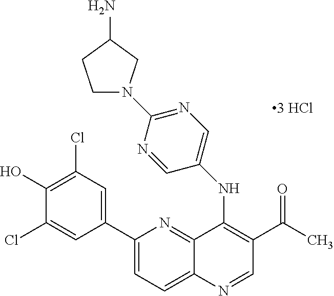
C1(C2=CC(Cl)=C(O)C(Cl)=C2)=CC=C2C(=N1)C(NC1=CN=C(N3CCC(N)C3)N=C1)=C(C(=O)C)C=N2
